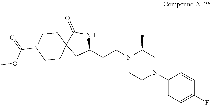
C1(N2CC(C)N(CCC3NC(=O)C4(C3)CCN(C(=O)OC)CC4)CC2)=CC=C(F)C=C1
